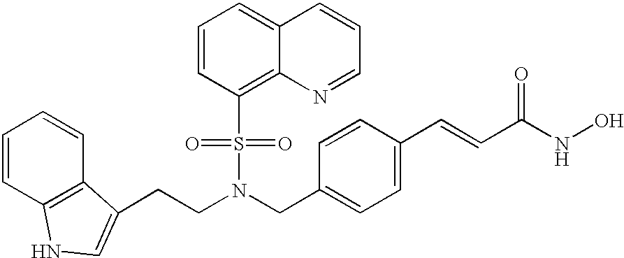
C1=CC2=C(C=C1)C(CCN(CC1=CC=C(C=CC(NO)=O)C=C1)S(=O)(=O)C1=C3C(=CC=C1)C=CC=N3)=CN2
